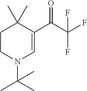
C1CN(C(C)(C)C)C=C(C(=O)C(F)(F)F)C1(C)C
